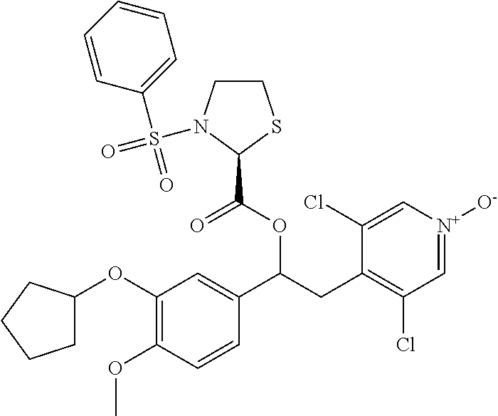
C1(OC2CCCC2)=C(OC)C=CC(C(CC2=C(Cl)C=[N+]([O-])C=C2Cl)OC(C2SCCN2S(=O)(C2=CC=CC=C2)=O)=O)=C1
